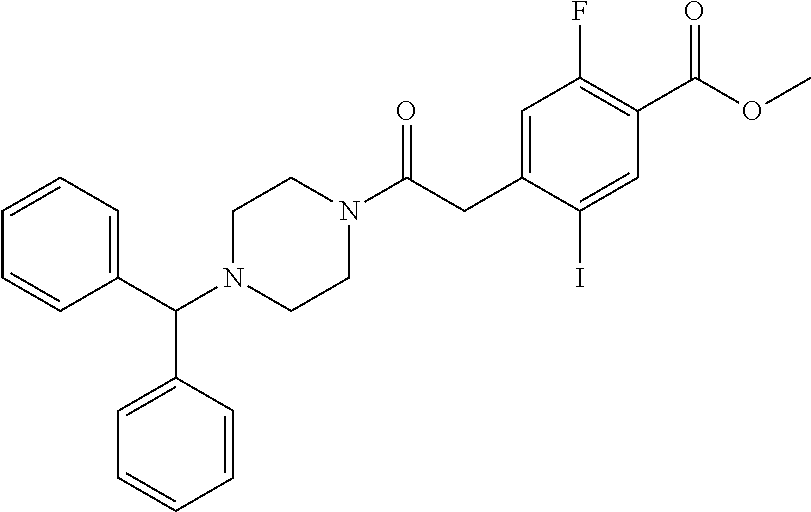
C1(F)=C(C(OC)=O)C=C(I)C(CC(N2CCN(C(C3=CC=CC=C3)C3=CC=CC=C3)CC2)=O)=C1
